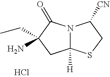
C12([H])N(C(=O)C(N)(CC)C1)C([CN])CS2.Cl
